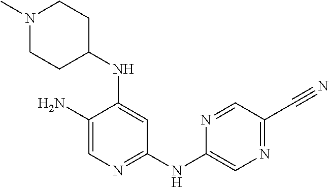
C1(N)=CN=C(NC2=CN=C(C#N)C=N2)C=C1NC1CCN(C)CC1
